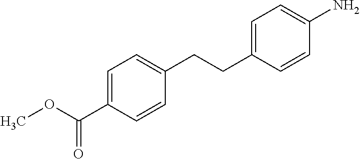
C1=C(C(=O)OC)C=CC(CCC2=CC=C(N)C=C2)=C1
